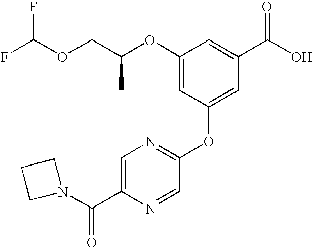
C1(OC(COC(F)F)C)=CC(OC2=NC=C(C(=O)N3CCC3)N=C2)=CC(C(O)=O)=C1
